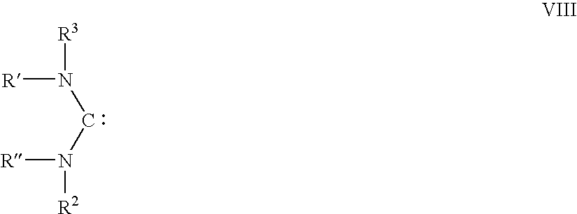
[R]N([R3])CN([R])[R2]
